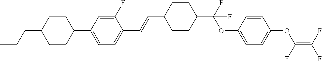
C1(C=CC2=CC=C(C3CCC(CCC)CC3)C=C2F)CCC(C(F)(OC2=CC=C(OC(=C(F)F)F)C=C2)F)CC1
